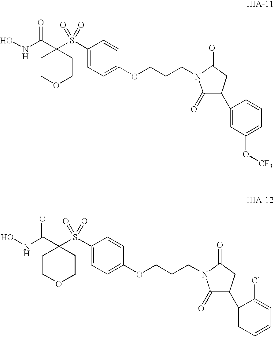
ONC(C1(S(C2=CC=C(OCCCN3C(=O)C(C4=CC(O[CF3])=CC=C4)CC3=O)C=C2)(=O)=O)CCOCC1)=O.ONC(C1(S(C2=CC=C(OCCCN3C(=O)C(C4=CC=CC=C4Cl)CC3=O)C=C2)(=O)=O)CCOCC1)=O
